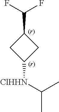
CC([ClHHN]C1CC(C(F)F)C1)C
